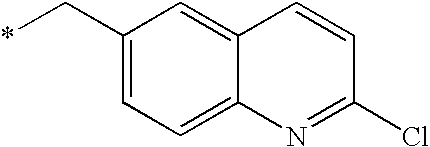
C1(C*)=CC=C2C(=C1)C=CC(Cl)=N2
